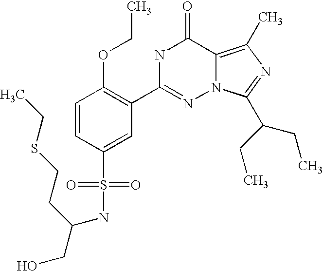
C1=CC(S(NC(CO)CCSCC)(=O)=O)=CC(C2=NN3C(=C(C)N=C3C(CC)CC)C(=O)N2)=C1OCC
